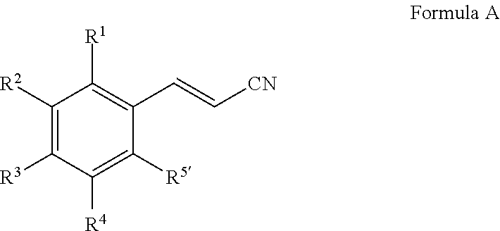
C1([R2])=C([R3])C([R4])=C([R5])C(C=C[CN])=C1[R1]
